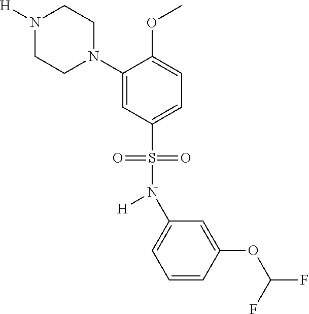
N1([H])CCN(C2=CC(S(=O)(=O)N([H])C3=CC=CC(OC(F)F)=C3)=CC=C2OC)CC1
